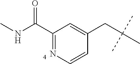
CNC(C1=NC=CC(CC(C)(C)C)=C1)=O
